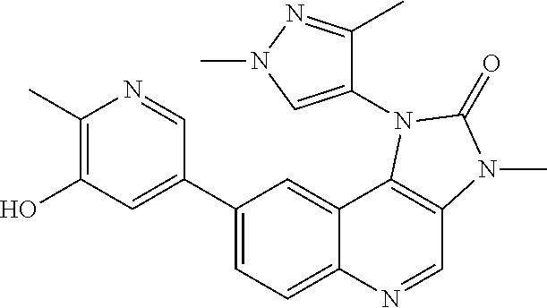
C1(C2=CC(O)=C(C)N=C2)=CC=C2C(=C1)C1=C(C=N2)N(C)C(=O)N1C1=CN(C)N=C1C
